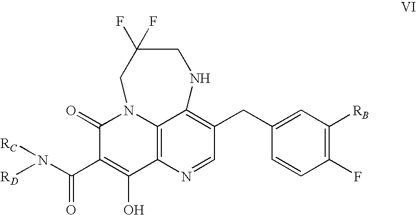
C1(=O)C(C(N([RD])[RC])=O)=C(O)C2=C3N1CC(F)(F)CNC3=C(CC1=CC([RB])=C(F)C=C1)C=N2
